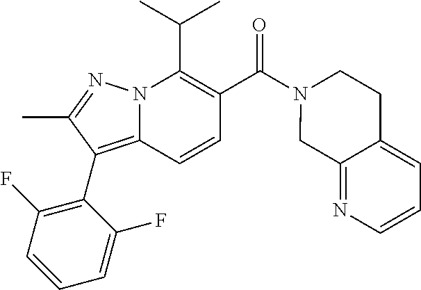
CC(C)C1=C(C(N2CCC3=CC=CN=C3C2)=O)C=CC2=C(C3=C(F)C=CC=C3F)C(C)=NN12
